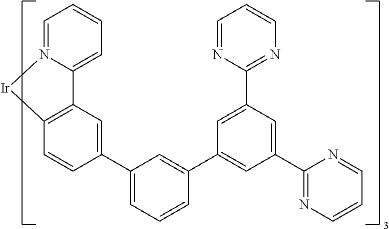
C12=CC=CC=N1[Ir]C1=C2C=C(C2=CC=CC(C3=CC(C4=NC=CC=N4)=CC(C4=NC=CC=N4)=C3)=C2)C=C1
